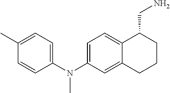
C1=CC(N(C2=CC=C3C(=C2)CCCC3CN)C)=CC=C1C
